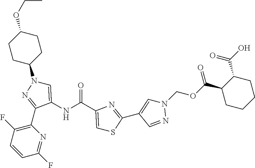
C1=C(NC(=O)C2=CSC(C3=CN(COC(=O)C4CCCCC4C(O)=O)N=C3)=N2)C(C2=C(F)C=CC(F)=N2)=NN1C1CCC(OCC)CC1
